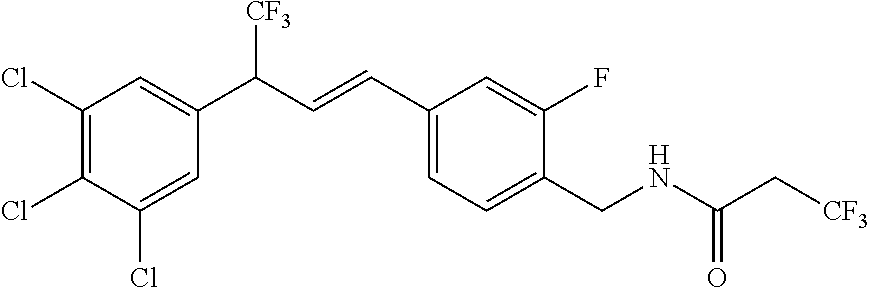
C1(Cl)=C(Cl)C(Cl)=CC(C(C=CC2=CC=C(CNC(=O)C[CF3])C(F)=C2)[CF3])=C1
